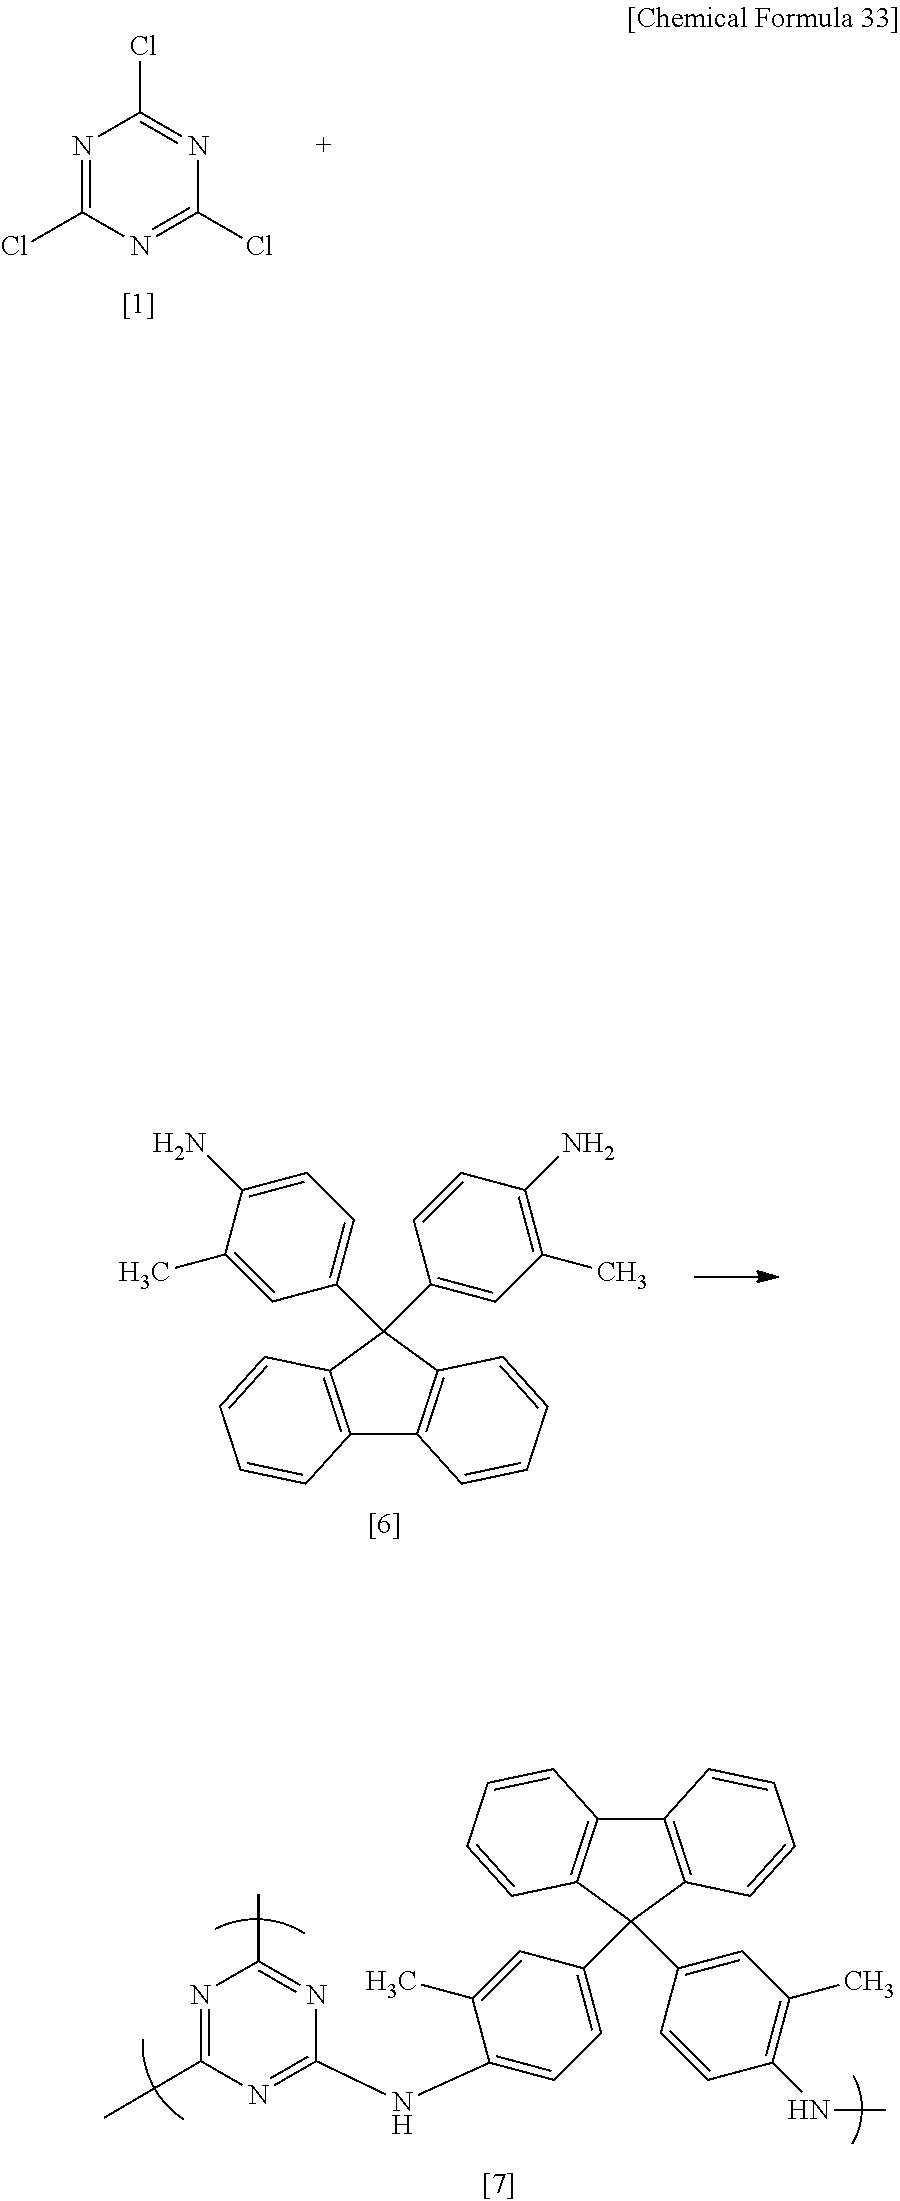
C12=C(C(C3=CC=C(N)C(C)=C3)(C3=CC(C)=C(N)C=C3)C3=C1C=CC=C3)C=CC=C2.C12=C(C(C3=CC=C(NC4=NC(C)=NC(C)=N4)C(C)=C3)(C3=CC(C)=C(NC)C=C3)C3=C1C=CC=C3)C=CC=C2.N1=C(Cl)N=C(Cl)N=C1Cl
